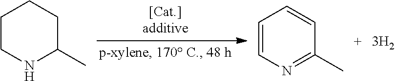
C1CNC(C)CC1.C1=CN=C(C)C=C1
